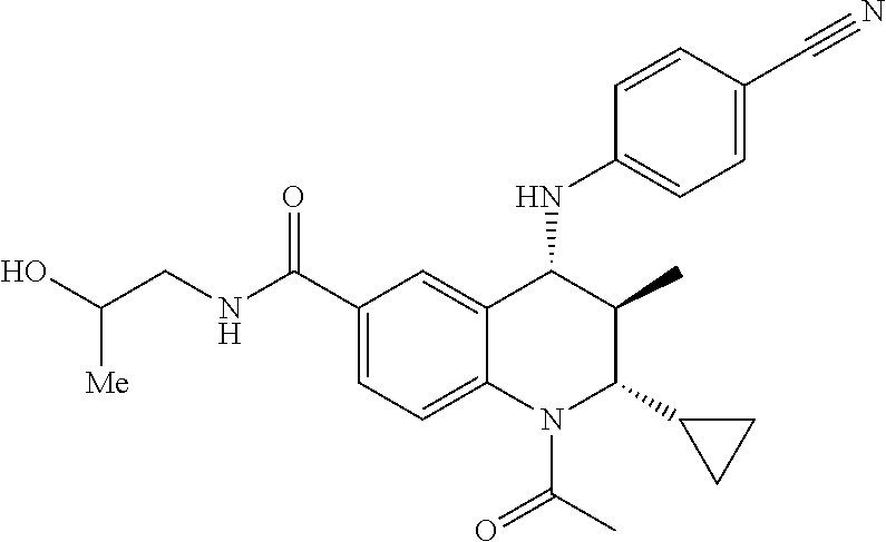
C1(C(NCC(O)[Me])=O)=CC=C2C(=C1)C(NC1=CC=C(C#N)C=C1)C(C)C(C1CC1)N2C(C)=O
